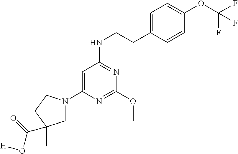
C1=C(CCNC2=NC(OC)=NC(N3CC(C)(C(O[H])=O)CC3)=C2)C=CC(OC(F)(F)F)=C1
